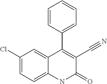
C1(Cl)=CC=C2C(=C1)C(C1=CC=CC=C1)=C(C#N)C(=O)N2
